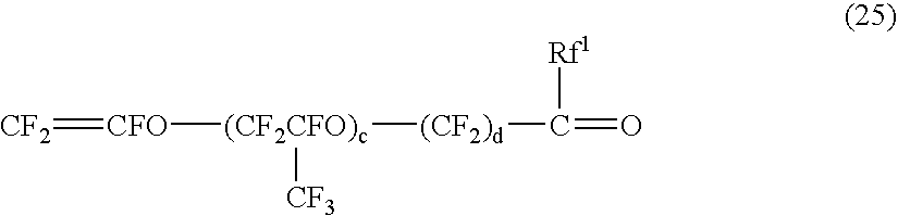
[CF2]=[CFO][(CF2CFO)c]([(CF2)d]C(=O)[Rf1])[CF3]
